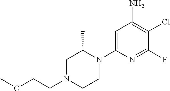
C1N(CCOC)CCN(C2=CC(N)=C(Cl)C(F)=N2)C1C
